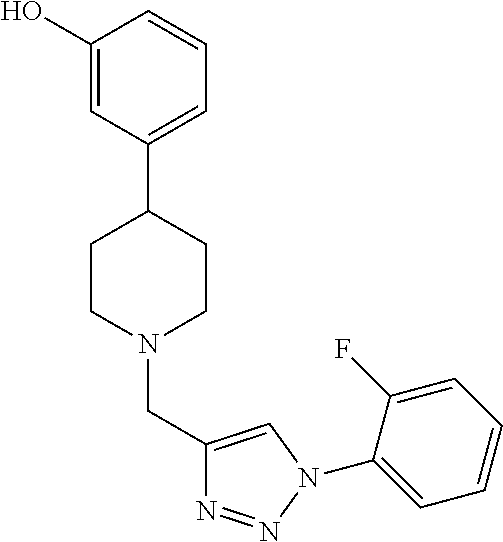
C1(O)=CC(C2CCN(CC3=CN(C4=CC=CC=C4F)N=N3)CC2)=CC=C1
